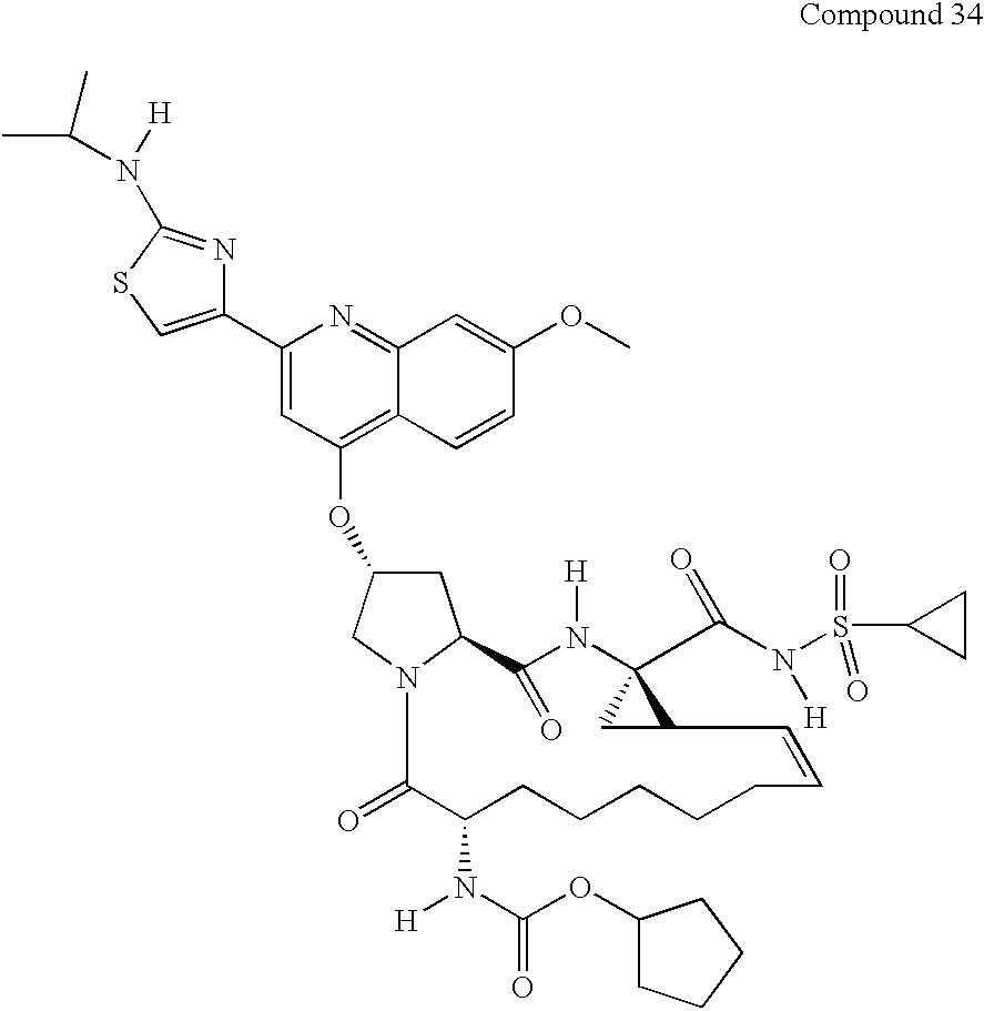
C1C(OC2=C3C(=NC(C4=CSC(N([H])C(C)C)=N4)=C2)C=C(OC)C=C3)CN2C1C(=O)N([H])C1(C(N([H])S(C3CC3)(=O)=O)=O)CC1C=CCCCCCC(N(C(OC1CCCC1)=O)[H])C2=O
